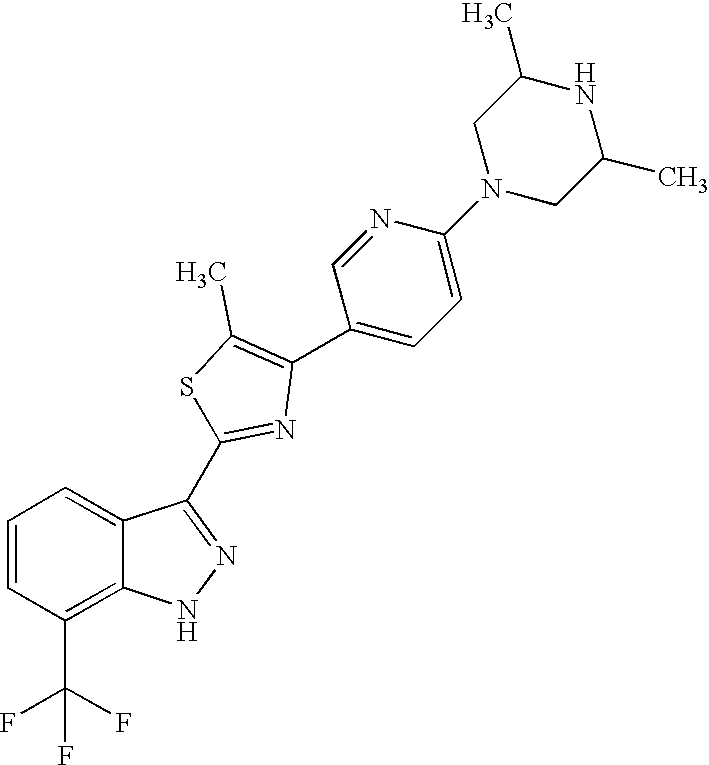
C1=CC=C2C(=C1C(F)(F)F)NN=C2C1=NC(C2=CC=C(N3CC(C)NC(C)C3)N=C2)=C(C)S1
